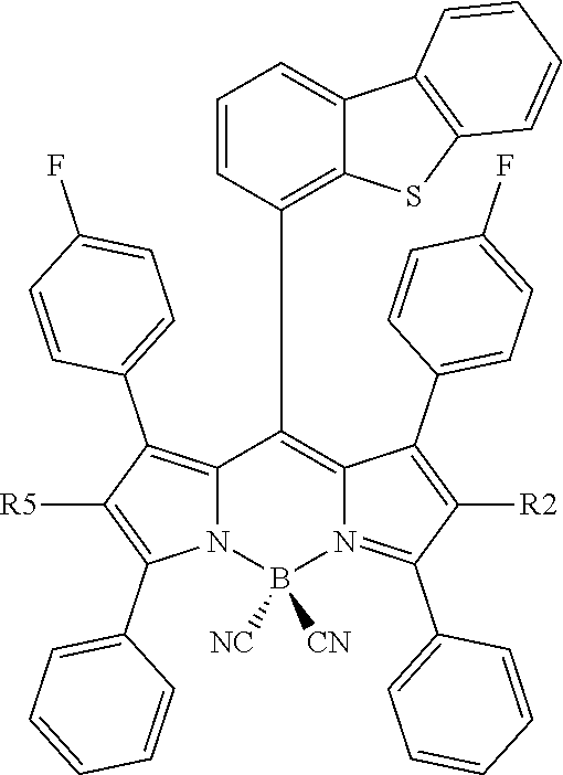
C12=C(C3=CC=C(F)C=C3)C([R5])=C(C3=CC=CC=C3)N1B([NC])([CN])N1=C(C3=CC=CC=C3)C([R2])=C(C3=CC=C(F)C=C3)C1=C2C1=C2C(=CC=C1)C1=C(S2)C=CC=C1
